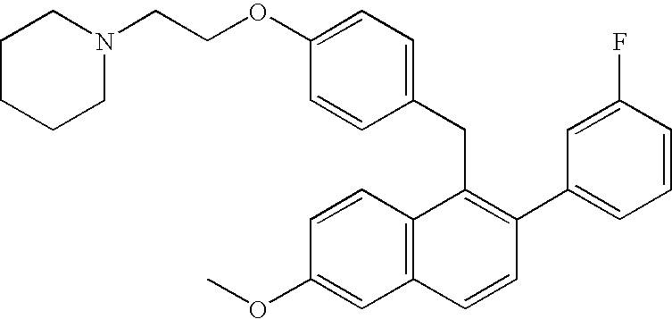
C(C1=C(C2=CC=CC(F)=C2)C=CC2=C1C=CC(OC)=C2)C1=CC=C(OCCN2CCCCC2)C=C1
